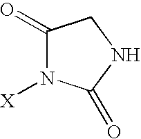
C1(=O)N([X])C(=O)NC1
